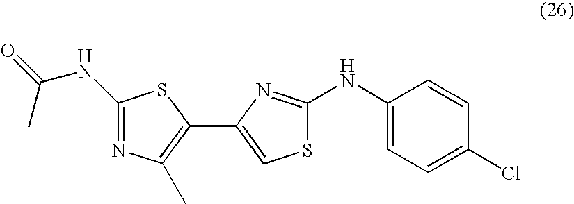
C1(NC(C)=O)=NC(C)=C(C2=CSC(NC3=CC=C(Cl)C=C3)=N2)S1
